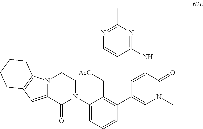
C1(C)=NC=CC(NC2=CC(C3=C(C[AcO])C(N4CCN5C(=CC6=C5CCCC6)C4=O)=CC=C3)=CN(C)C2=O)=N1
